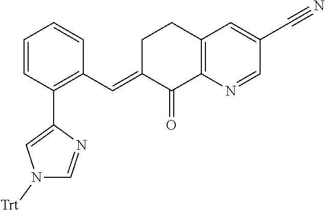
C1=CC(C2=CN([Trt])C=N2)=C(C=C2C(=O)C3=C(CC2)C=C(C#N)C=N3)C=C1
